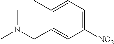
C1([NO2])=CC=C(C)C(CN(C)C)=C1
